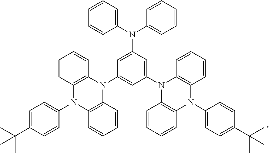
C1=CC=CC2=C1N(C1=CC=C(C(C)(C)C)C=C1)C1=C(N2C2=CC(N(C3=CC=CC=C3)C3=CC=CC=C3)=CC(N3C4=C(C=CC=C4)N(C4=CC=C(C(C)(C)C)C=C4)C4=C3C=CC=C4)=C2)C=CC=C1
